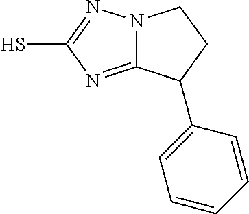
SC1=NN2C(=N1)C(C1=CC=CC=C1)CC2
